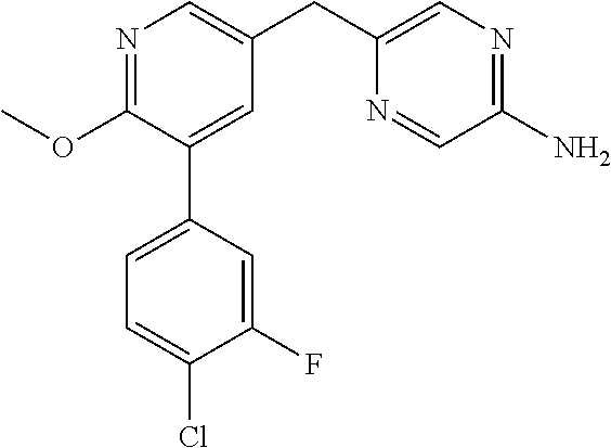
C1(OC)=NC=C(CC2=CN=C(N)C=N2)C=C1C1=CC=C(Cl)C(F)=C1
